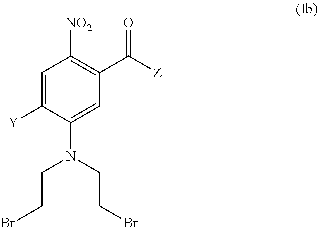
C1=C([Y])C(N(CCBr)CCBr)=CC(C([Z])=O)=C1[NO2]
